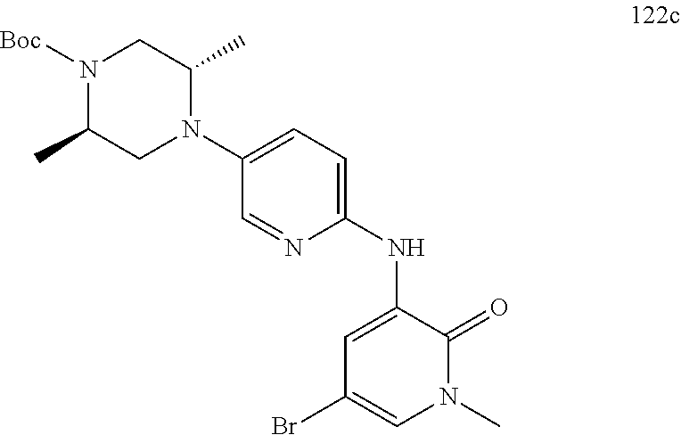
[Boc]N1C(C)CN(C2=CC=C(NC3=CC(Br)=CN(C)C3=O)N=C2)C(C)C1
